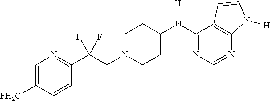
C1(N(C2CCN(CC(C3=NC=C([FH2C])C=C3)(F)F)CC2)[H])=NC=NC2=C1C=CN2[H]
